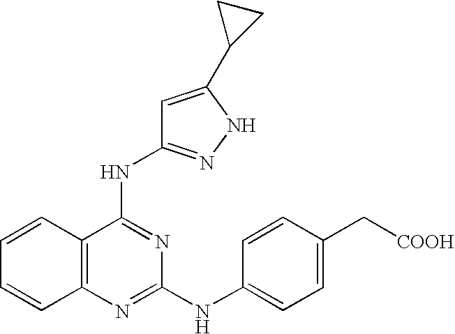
C1=CC2=C(C=C1)N=C(NC1=CC=C(C[COOH])C=C1)N=C2NC1=NNC(C2CC2)=C1
